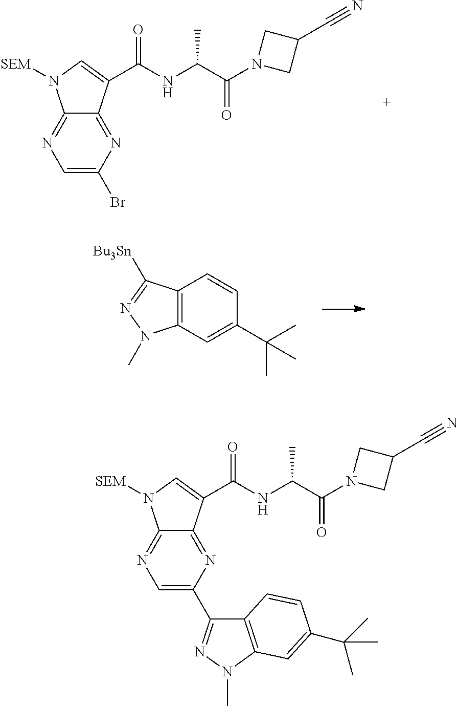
C1=C(Br)N=C2C(=N1)N([SEM])C=C2C(NC(C(N1CC(C#N)C1)=O)C)=O.C12=C(C=C(C(C)(C)C)C=C1)N(C)N=C2[Bu3Sn].C1=C(C2=NN(C)C3=C2C=CC(C(C)(C)C)=C3)N=C2C(=N1)N([SEM])C=C2C(NC(C(N1CC(C#N)C1)=O)C)=O
